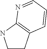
C1CC2=C(N1)N=CC=C2
